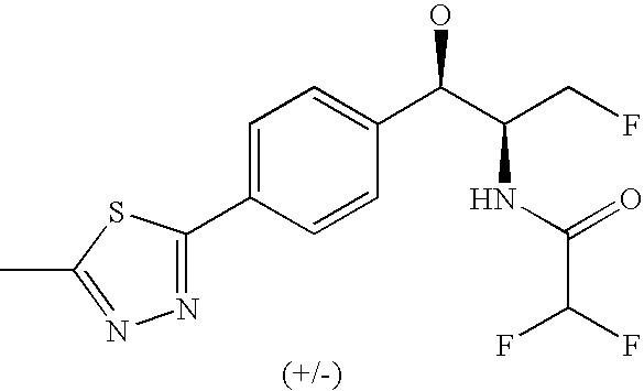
C1(C2=CC=C(C(C(CF)NC(C(F)F)=O)O)C=C2)=NN=C(C)S1
